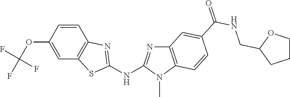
O(C1=CC2=C(C=C1)N=C(NC1=NC3=C(N1C)C=CC(C(NCC1OCCC1)=O)=C3)S2)C(F)(F)F
